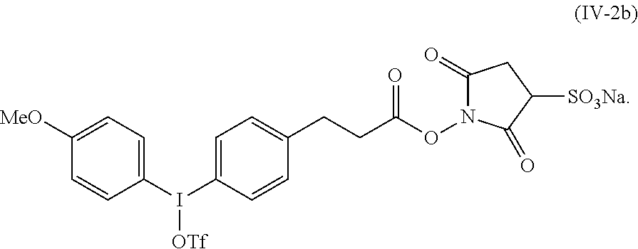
C1=C(I([OTf])C2=CC=C([MeO])C=C2)C=CC(CCC(=O)ON2C(=O)CC([SO3Na])C2=O)=C1
